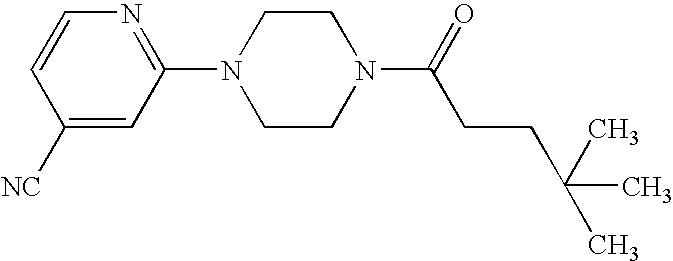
C1(N2CCN(C(=O)CCC(C)(C)C)CC2)=NC=CC([NC])=C1
